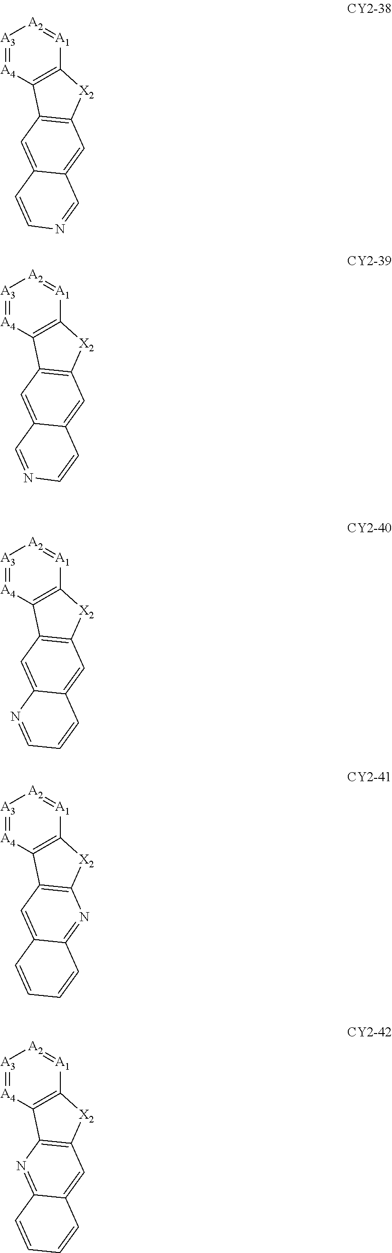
[A3]1=[A4]C2=C([A1]=[A2]1)[X2]C1=C2C=C2C(=C1)C=NC=C2.[A3]1=[A4]C2=C([A1]=[A2]1)[X2]C1=C2C=C2C(=C1)C=CN=C2.[A3]1=[A4]C2=C([A1]=[A2]1)[X2]C1=C2C=C2C(=C1)C=CC=N2.[A3]1=[A4]C2=C([A1]=[A2]1)[X2]C1=C2C=C2C(=N1)C=CC=C2.[A3]1=[A4]C2=C([A1]=[A2]1)[X2]C1=C2N=C2C(=C1)C=CC=C2
